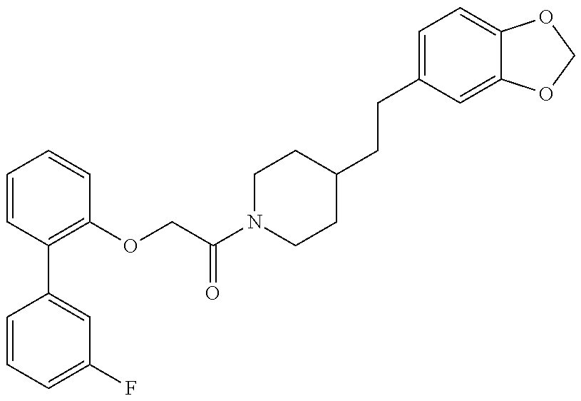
C1=CC=C(F)C=C1C1=C(OCC(N2CCC(CCC3=CC=C4C(=C3)OCO4)CC2)=O)C=CC=C1
